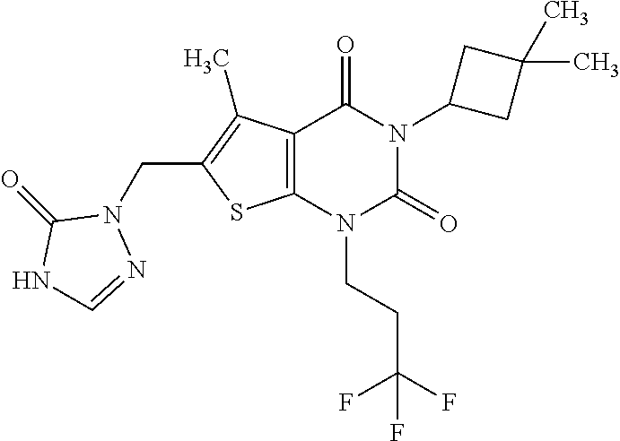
C12=C(N(CCC(F)(F)F)C(=O)N(C3CC(C)(C)C3)C1=O)SC(CN1C(=O)NC=N1)=C2C
